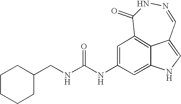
C1(CNC(NC2=CC3=C4C(=C2)NC=C4C=NNC3=O)=O)CCCCC1
